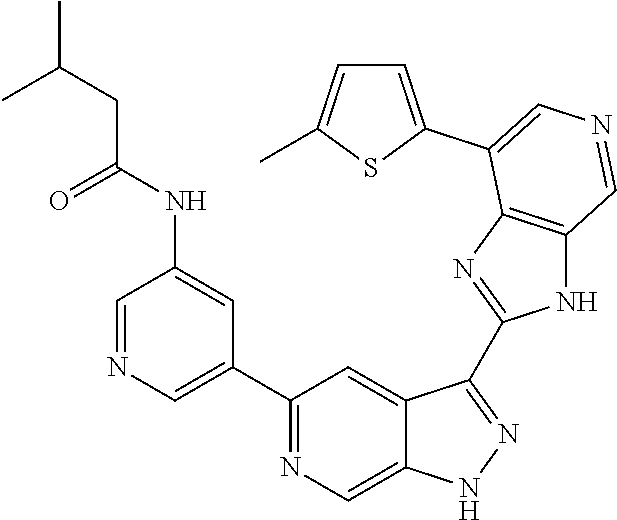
C1(C2=CN=CC(NC(CC(C)C)=O)=C2)=NC=C2C(=C1)C(C1=NC3=C(N1)C=NC=C3C1=CC=C(C)S1)=NN2
